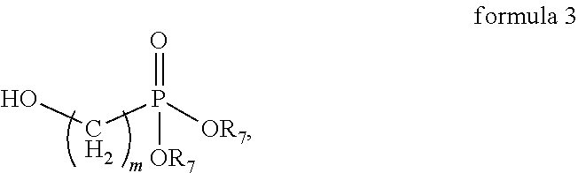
C(P([OR7])(=O)[OR7])O
